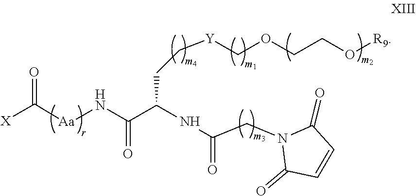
C(=O)(C(NC(=O)CN1C(=O)C=CC1=O)CC[Y]COCCO[R9])N[Aa]C([X])=O
